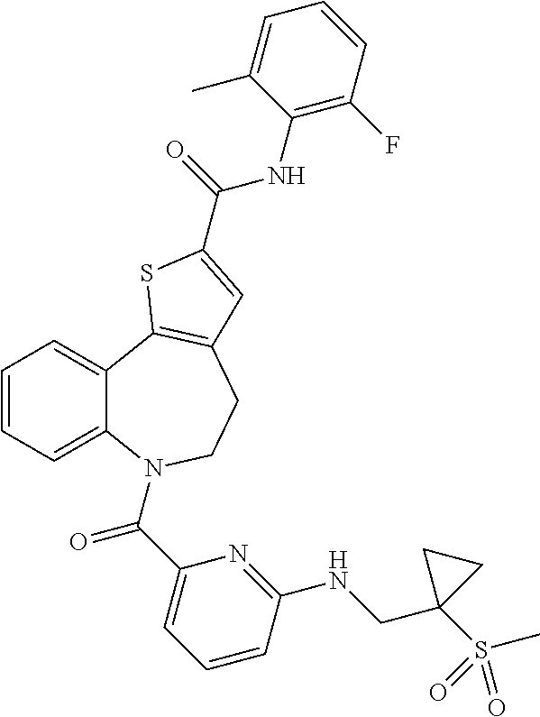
C1=CC=C2C(=C1)C1=C(CCN2C(C2=CC=CC(NCC3(S(C)(=O)=O)CC3)=N2)=O)C=C(C(=O)NC2=C(F)C=CC=C2C)S1
